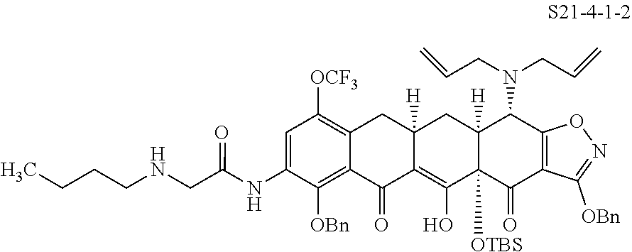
C1=C(NC(CNCCCC)=O)C([OBn])=C2C(=C1[OCF3])CC1([H])C(=C(O)C3([OTBS])C([H])(C1)C(N(CC=C)CC=C)C1=C(C3=O)C([OBn])=NO1)C2=O
